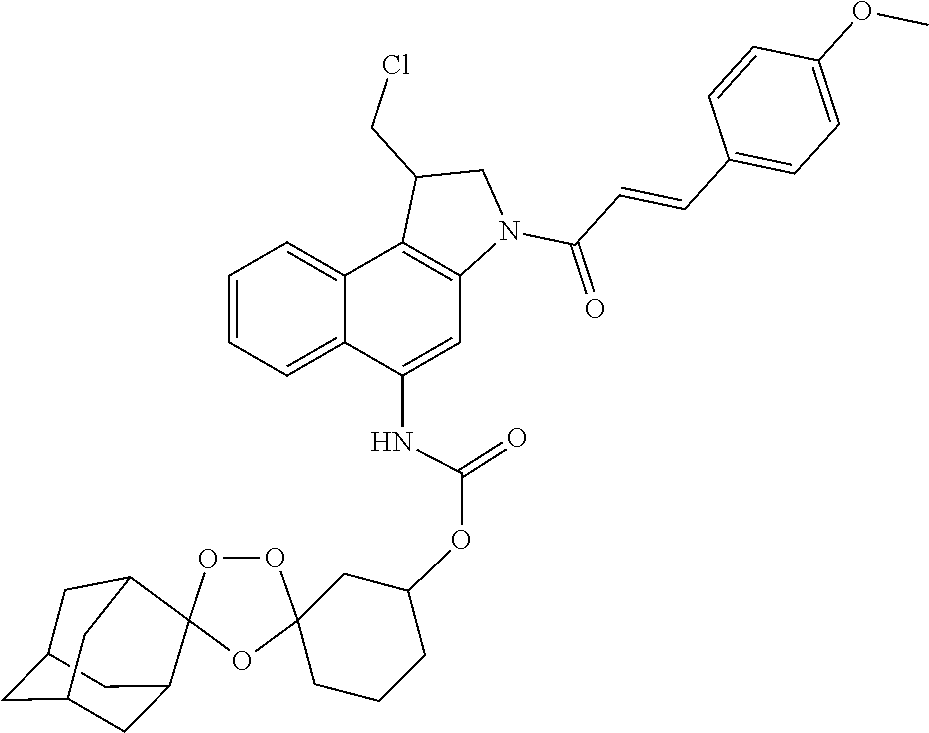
O1C2(CCCC(OC(NC3=CC4=C(C5=CC=CC=C53)C(CCl)CN4C(C=CC3=CC=C(OC)C=C3)=O)=O)C2)OOC12C1CC3CC(CC2C3)C1
